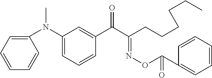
C1=CC=CC(N(C2=CC=CC(C(C(CCCCCC)=NOC(C3=CC=CC=C3)=O)=O)=C2)C)=C1
